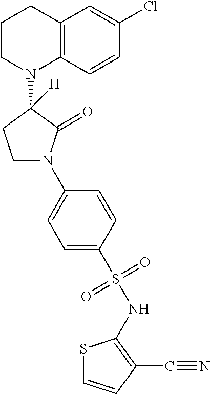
C12=C(C=CC(Cl)=C1)N(C1([H])CCN(C3=CC=C(S(NC4=C(C#N)C=CS4)(=O)=O)C=C3)C1=O)CCC2
